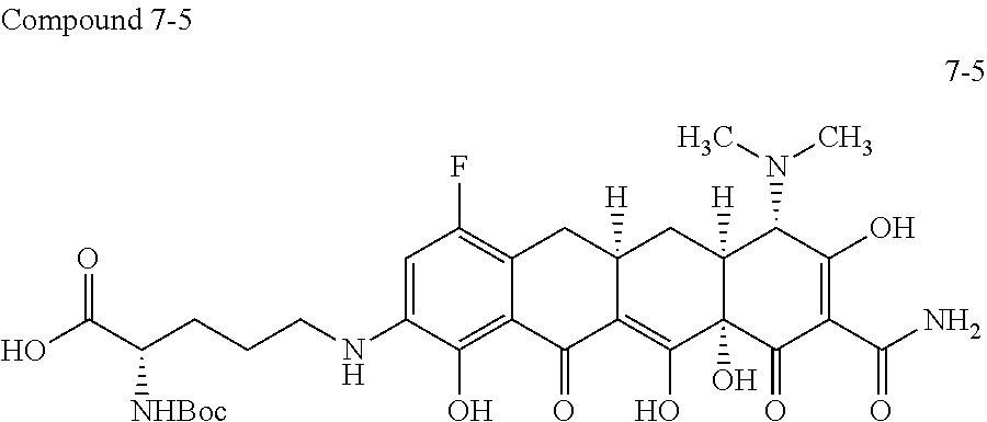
OC(C(CCCNC1=CC(F)=C2C(=C1O)C(=O)C1=C(O)C3(O)C([H])(CC1([H])C2)C(N(C)C)C(O)=C(C(N)=O)C3=O)[NHBoc])=O
